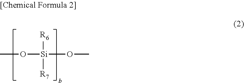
CO[Si](OC)([R6])[R7]
